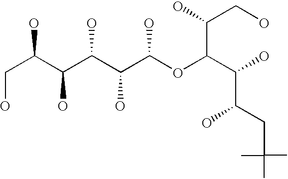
C(C(C(C(C(C(OC(C(O)C(O)CC(C)(C)C)C(O)CO)O)O)O)O)O)O
